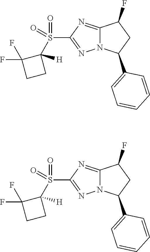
C12=NC(S(=O)(C3([H])C(F)(F)CC3)=O)=NN1C(C1=CC=CC=C1)CC2F.C12=NC(S(=O)(C3([H])C(F)(F)CC3)=O)=NN1C(C1=CC=CC=C1)CC2F
